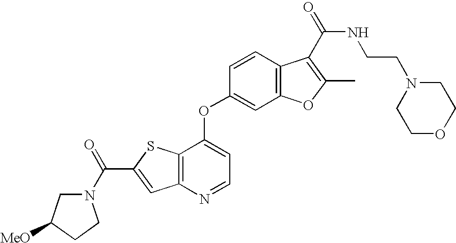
N1(C(=O)C2=CC3=C(S2)C(OC2=CC4=C(C=C2)C(C(=O)NCCN2CCOCC2)=C(C)O4)=CC=N3)CC([MeO])CC1
